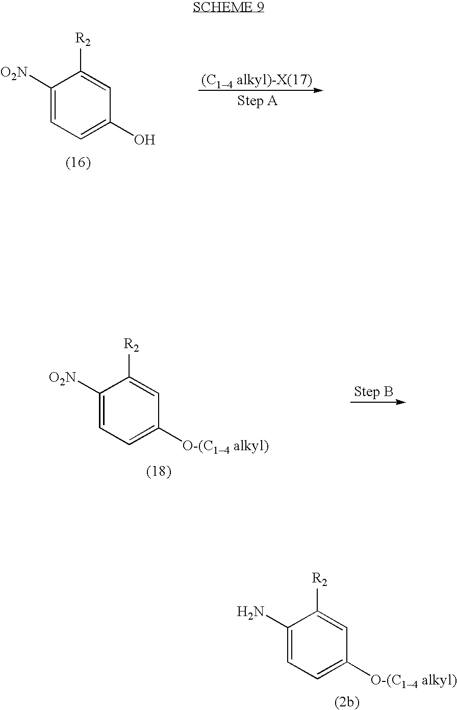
C1(N)=CC=C([O-(C14 alkyl)])C=C1[R2].C1([O2N])=CC=C(O)C=C1[R2].C1([O2N])=CC=C([O-(C14 alkyl)])C=C1[R2]
